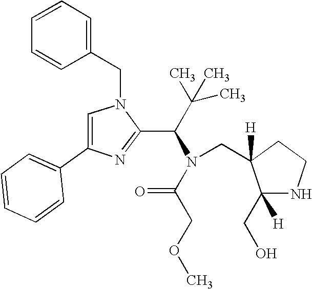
N1(CC2=CC=CC=C2)C=C(C2=CC=CC=C2)N=C1C(C(C)(C)C)N(C(COC)=O)CC1([H])C(CO)([H])NCC1
